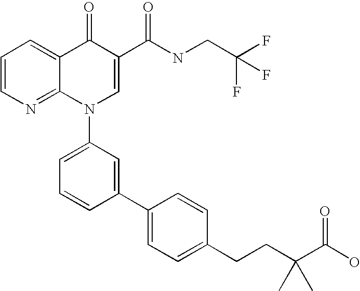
C1=CN=C2C(=C1)C(=O)C(C(NCC(F)(F)F)=O)=CN2C1=CC=CC(C2=CC=C(CCC(C(O)=O)(C)C)C=C2)=C1
